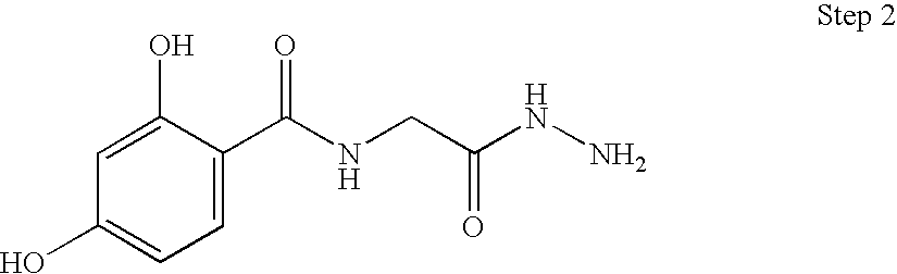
OC1=CC=C(C(NCC(NN)=O)=O)C(O)=C1
